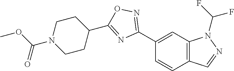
C1(C2=NOC(C3CCN(C(OC)=O)CC3)=N2)=CC2=C(C=C1)C=NN2C(F)F
